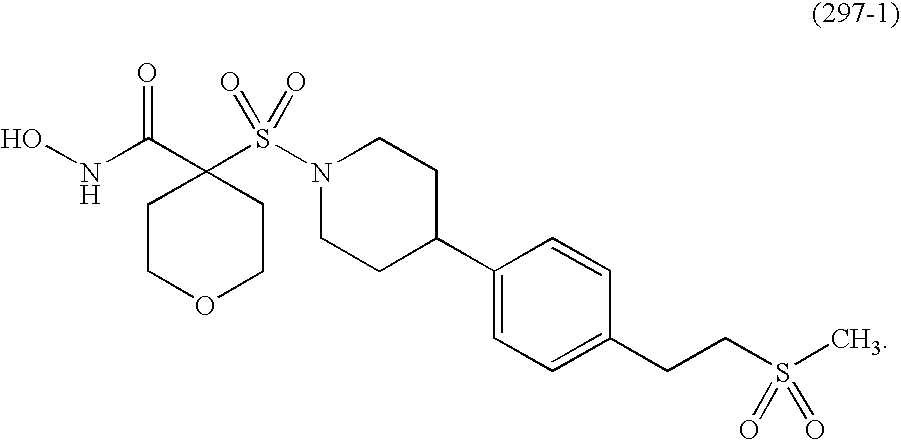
ONC(C1(S(N2CCC(C3=CC=C(CCS(C)(=O)=O)C=C3)CC2)(=O)=O)CCOCC1)=O
